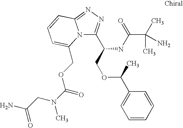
C(C(=O)N)N(C)C(OCC1=CC=CC2=NN=C(C(COC(C3=CC=CC=C3)C)NC(C(C)(C)N)=O)N21)=O
